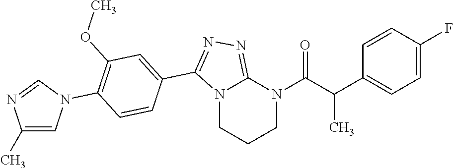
C1N(C(C(C2=CC=C(F)C=C2)C)=O)C2=NN=C(C3=CC(OC)=C(N4C=C(C)N=C4)C=C3)N2CC1
